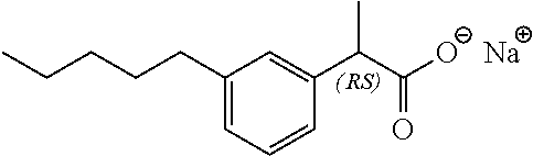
C1=C(CCCCC)C=C(C(C([O-])=O)C)C=C1.[Na]
